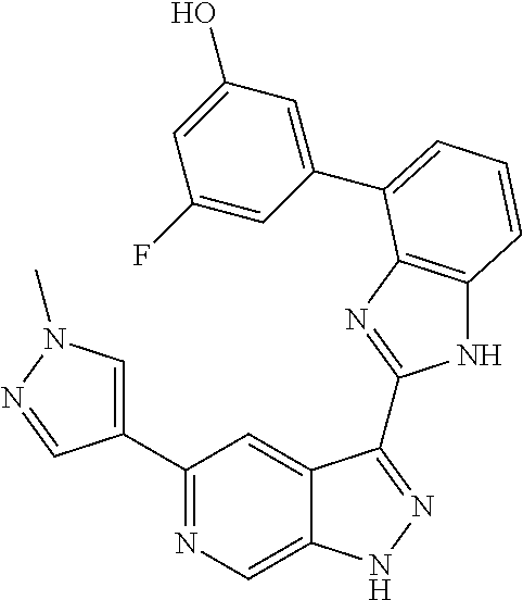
C1(C2=NC=C3C(=C2)C(C2=NC4=C(N2)C=CC=C4C2=CC(O)=CC(F)=C2)=NN3)=CN(C)N=C1
